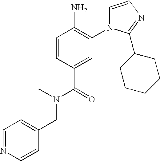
C1=CN=C(C2CCCCC2)N1C1=C(N)C=CC(C(=O)N(C)CC2=CC=NC=C2)=C1
